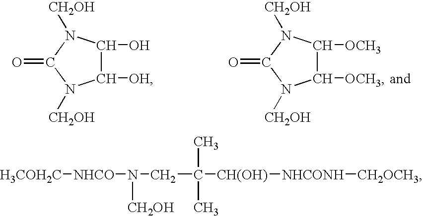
C1([OH])C(O)N([CH2OH])C(=O)N1[CH2OH].C1([OCH3])C([OCH3])N([CH2OH])C(=O)N1[CH2OH].[H3COH2C][NHCO]N([CH2OH])CC(C)(C)[CH(OH)][NHCONH][CH2OCH3]
